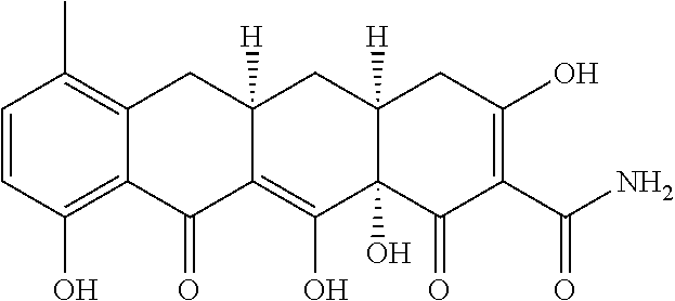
C1=CC(O)=C2C(=C1C)CC1([H])C(=C(O)C3(O)C([H])(C1)CC(O)=C(C(=O)N)C3=O)C2=O
